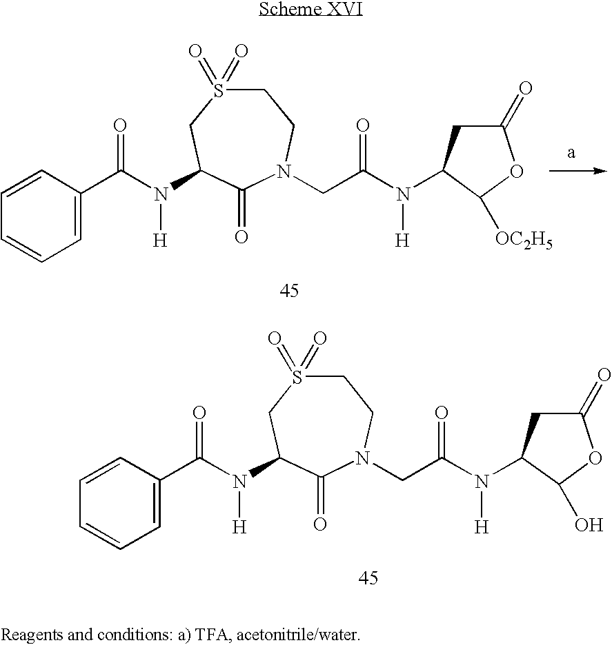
C1S(=O)(=O)CC(N(C(C2=CC=CC=C2)=O)[H])C(=O)N(CC(N([H])C2CC(=O)OC2O)=O)C1.C1S(=O)(=O)CC(N(C(C2=CC=CC=C2)=O)[H])C(=O)N(CC(N([H])C2CC(=O)OC2[OC2H5])=O)C1
